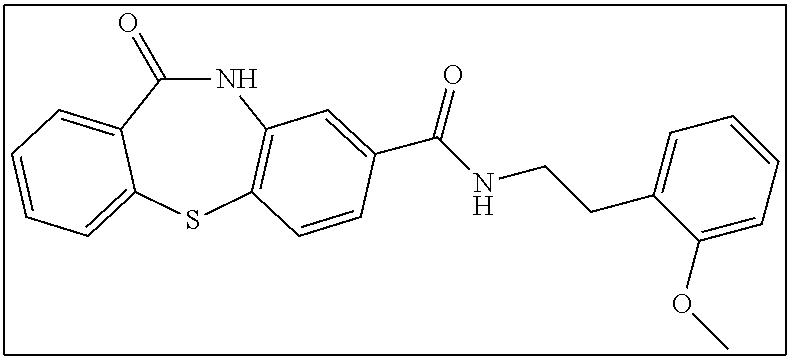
C1(=O)NC2=C(SC3=CC=CC=C13)C=CC(C(NCCC1=CC=CC=C1OC)=O)=C2
